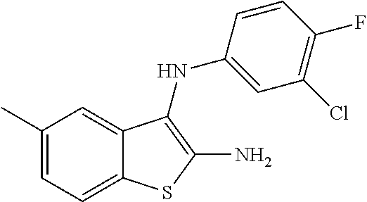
C1=C(C)C=C2C(=C1)SC(N)=C2NC1=CC(Cl)=C(F)C=C1
